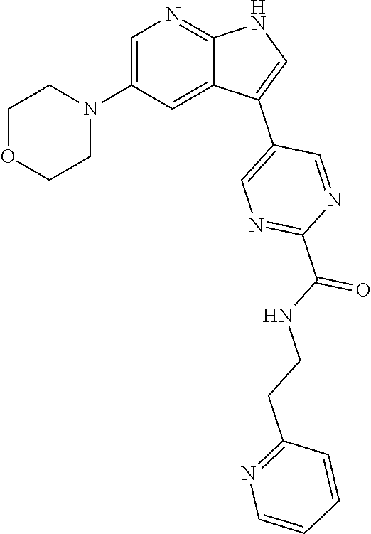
C1=C(N2CCOCC2)C=C2C(=N1)NC=C2C1=CN=C(C(NCCC2=NC=CC=C2)=O)N=C1
